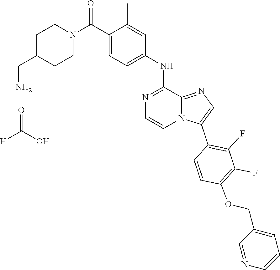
C1C(CN)CCN(C(C2=CC=C(NC3=NC=CN4C3=NC=C4C3=C(F)C(F)=C(OCC4=CC=CN=C4)C=C3)C=C2C)=O)C1.[H]C(O)=O
